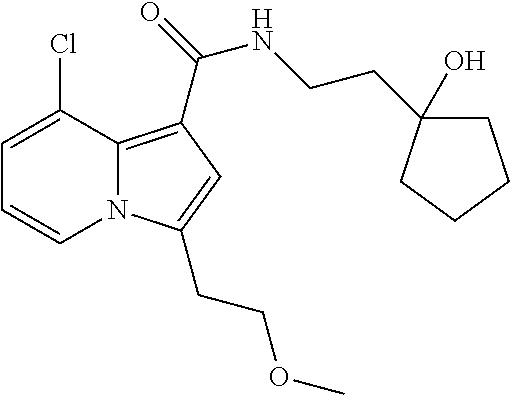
C1=C(Cl)C2=C(C(=O)NCCC3(O)CCCC3)C=C(CCOC)N2C=C1
